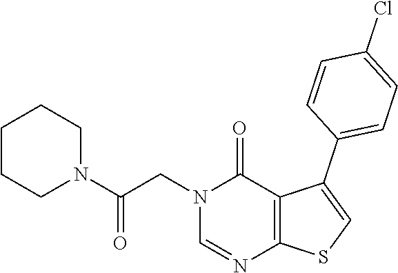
C1CCN(C(=O)CN2C(=O)C3=C(SC=C3C3=CC=C(Cl)C=C3)N=C2)CC1
